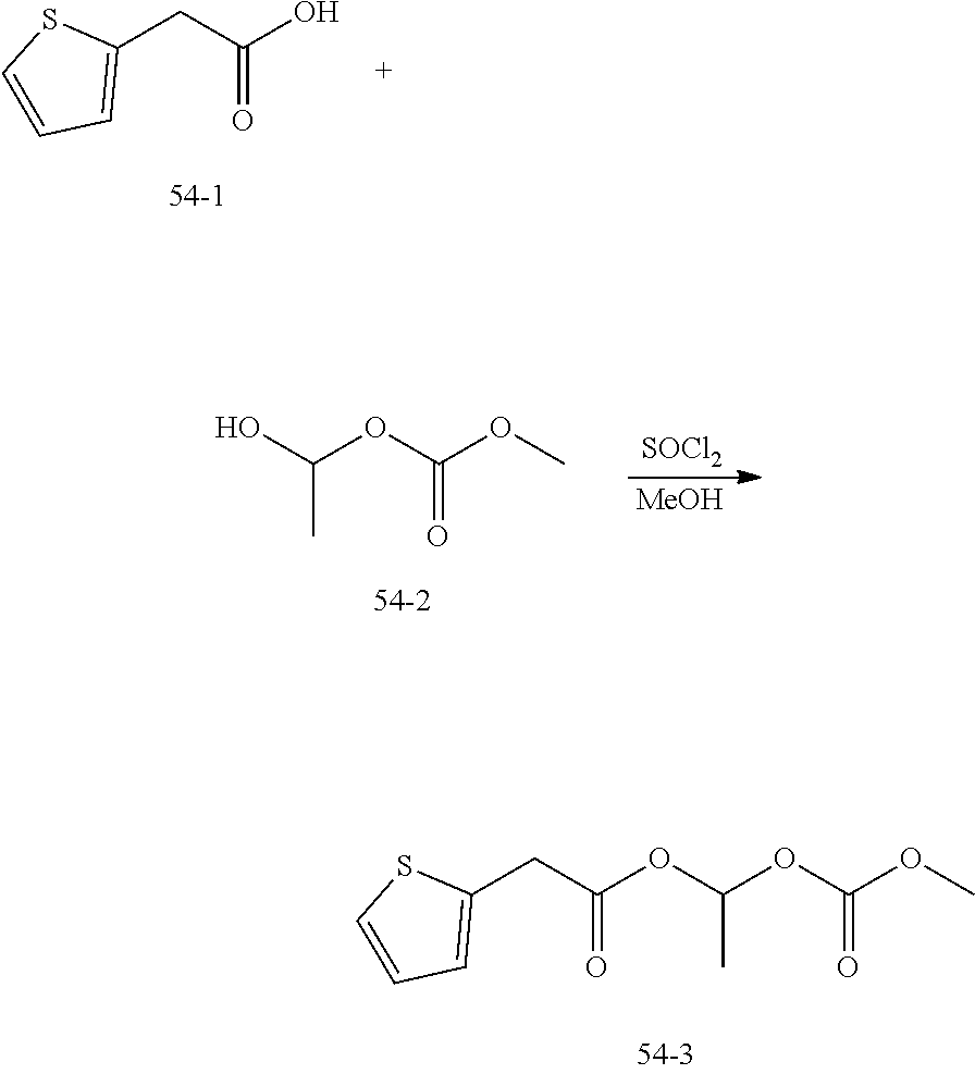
C1=C(CC(O)=O)SC=C1.[MeOH].OC(OC(OC)=O)C.[SOCl2].C1=C(CC(OC(OC(OC)=O)C)=O)SC=C1
